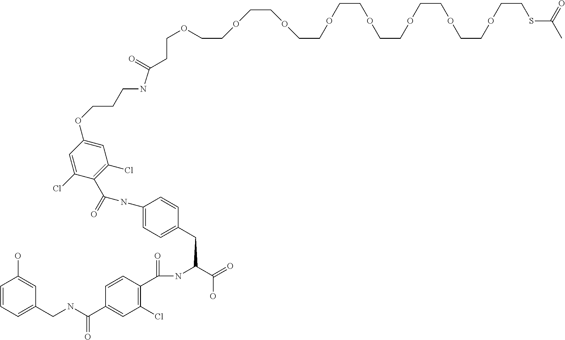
N(C(CCOCCOCCOCCOCCOCCOCCOCCOCCSC(C)=O)=O)CCCOC1=CC(Cl)=C(C(=O)NC2=CC=C(CC(C(=O)O)NC(=O)C3=C(Cl)C=C(C(NCC4=CC=CC(O)=C4)=O)C=C3)C=C2)C(Cl)=C1
